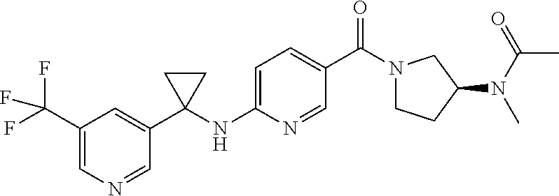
C1(C(F)(F)F)=CN=CC(C2(NC3=CC=C(C(N4CCC(N(C(=O)C)C)C4)=O)C=N3)CC2)=C1
